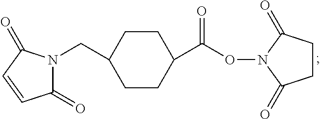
O(N1C(=O)CCC1=O)C(C1CCC(CN2C(=O)C=CC2=O)CC1)=O
